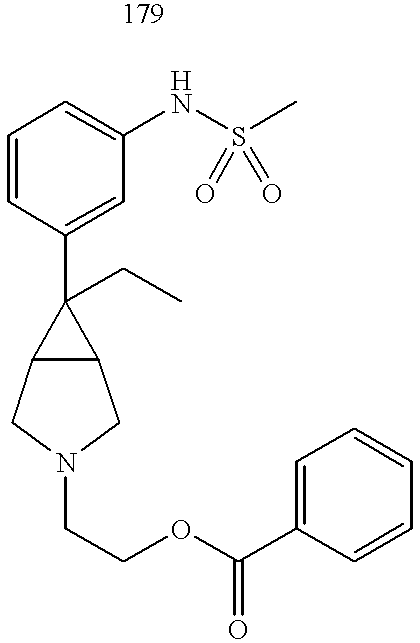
C1=CC(C2(CC)C3C2CN(CCOC(C2=CC=CC=C2)=O)C3)=CC(NS(C)(=O)=O)=C1
